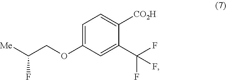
C1=C(OCC([Me])F)C=C(C(F)(F)F)C([CO2H])=C1
